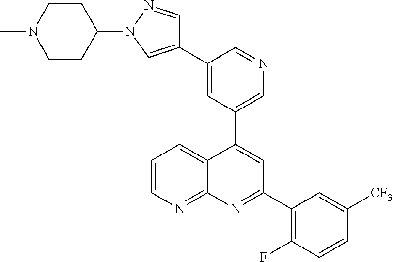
C1=C(C2=CN(C3CCN(C)CC3)N=C2)C=NC=C1C1=CC(C2=C(F)C=CC([CF3])=C2)=NC2=NC=CC=C12
